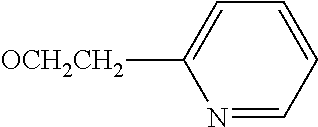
C1=CC=NC([OCH2CH2])=C1
